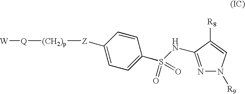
C1(S(NC2=NN([R9])C=C2[R8])(=O)=O)=CC=C([Z][(CH2)p][Q][W])C=C1
